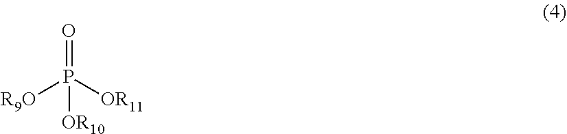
O=P([OR11])([R9O])[OR10]
